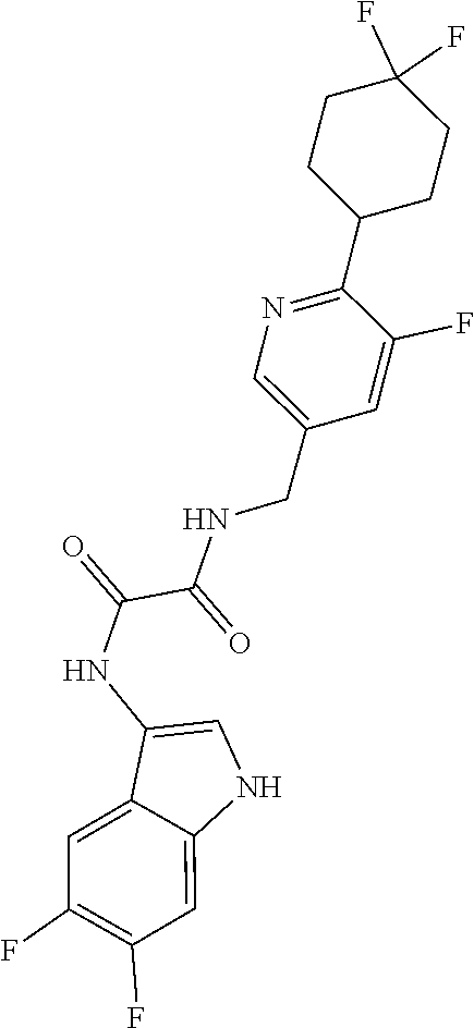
C1(CNC(C(=O)NC2=CNC3=CC(F)=C(F)C=C23)=O)=CN=C(C2CCC(F)(F)CC2)C(F)=C1
